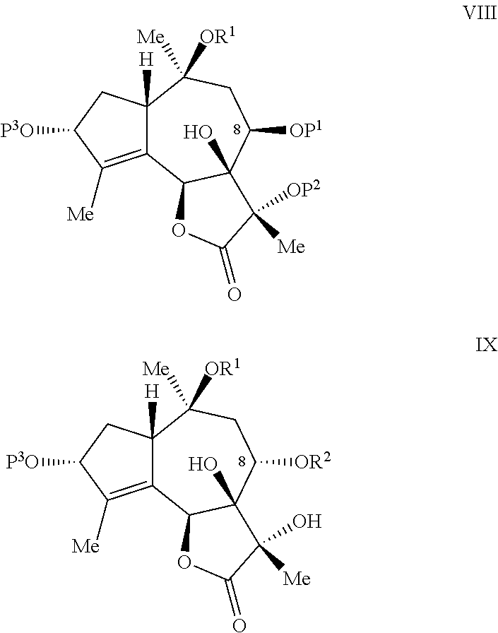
C12=C([Me])C([P3O])CC1([H])C([OR1])([Me])CC([OP1])C1(O)C2OC(=O)C1([OP2])[Me].C12=C([Me])C([P3O])CC1([H])C([OR1])([Me])CC([OR2])C1(O)C2OC(=O)C1(O)[Me]
